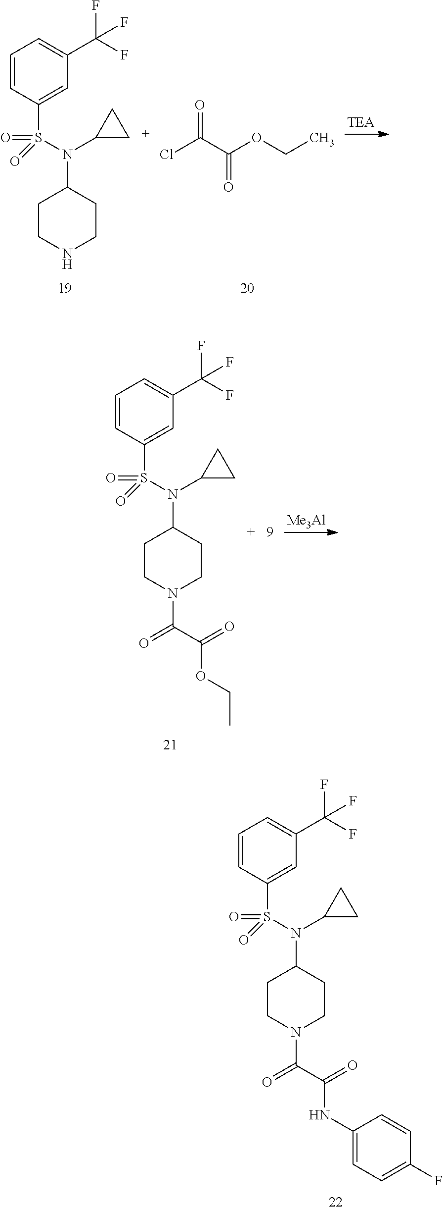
C1=CC(S(=O)(N(C2CC2)C2CCNCC2)=O)=CC(C(F)(F)F)=C1.O(CC)C(C(Cl)=O)=O.C1=CC(S(=O)(N(C2CC2)C2CCN(C(=O)C(=O)OCC)CC2)=O)=CC(C(F)(F)F)=C1.[Me3Al].C1=CC(S(=O)(N(C2CC2)C2CCN(C(=O)C(=O)NC3=CC=C(F)C=C3)CC2)=O)=CC(C(F)(F)F)=C1
